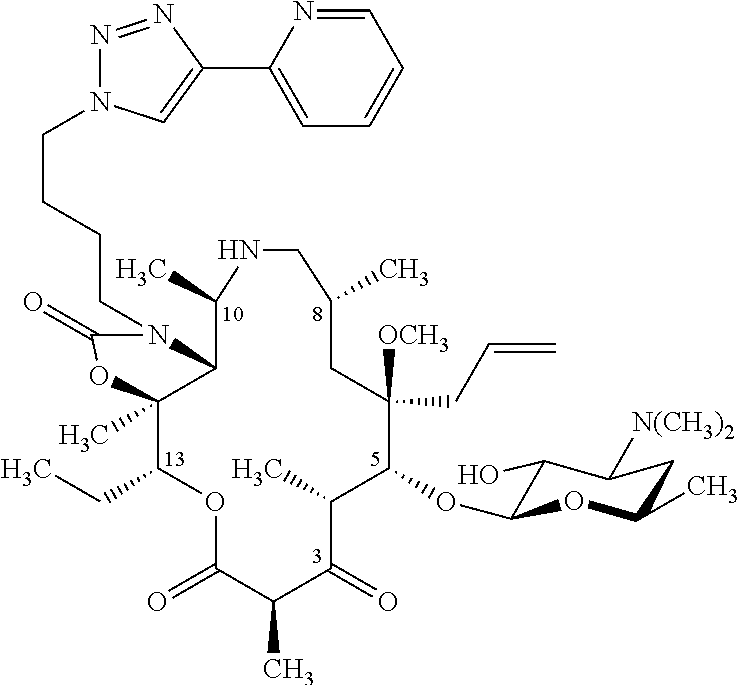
C12C(C)(C(CC)OC(=O)C(C)C(=O)C(C)C(OC3C(O)C([N(CH3)2])CC(C)O3)C(CC=C)([OCH3])CC(C)CNC1C)OC(=O)N2CCCCN1N=NC(C2=CC=CC=N2)=C1
